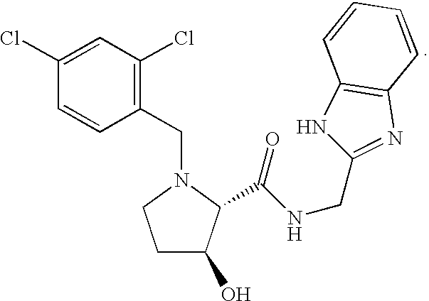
C1C(O)C(C(NCC2=NC3=C(N2)C=CC=C3)=O)N(CC2=C(Cl)C=C(Cl)C=C2)C1
